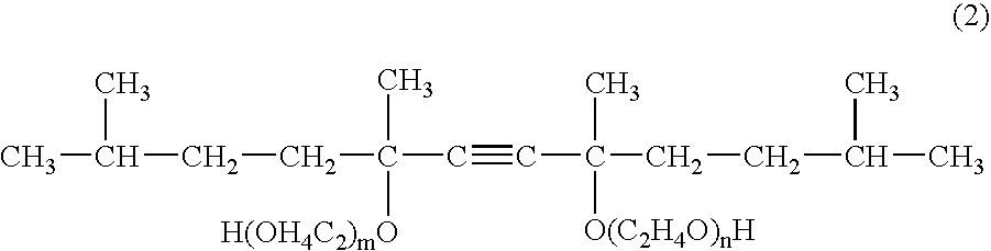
CC(C)CCC(C)(C#CC(C)(CCC(C)C)[O(C2H4O)nH])[H(OH4C2)mO]
